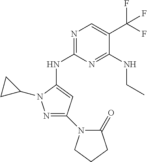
N1=C(NC2=CC(N3C(=O)CCC3)=NN2C2CC2)N=C(NCC)C(C(F)(F)F)=C1
